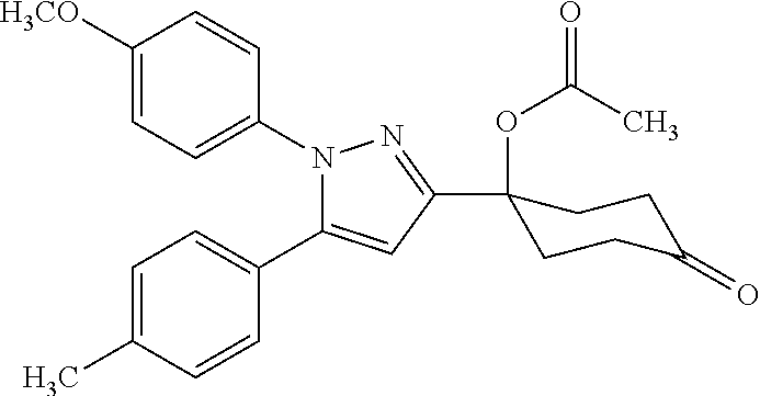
C1([H3CO])=CC=C(N2C(C3=CC=C(C)C=C3)=CC(C3(OC(=O)C)CCC(=O)CC3)=N2)C=C1
